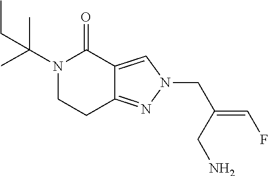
C(C)(N1C(=O)C2=CN(CC(=CF)CN)N=C2CC1)(C)CC
